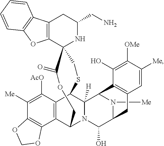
C12=C(CC(CN)NC13CSC1C4=C(C5=C(C([Me])=C4[AcO])OCO5)C(N4C1([H])C1N([Me])C(C4O)CC4=C1C(O)=C([OMe])C([Me])=C4)COC3=O)C1=C(O2)C=CC=C1
